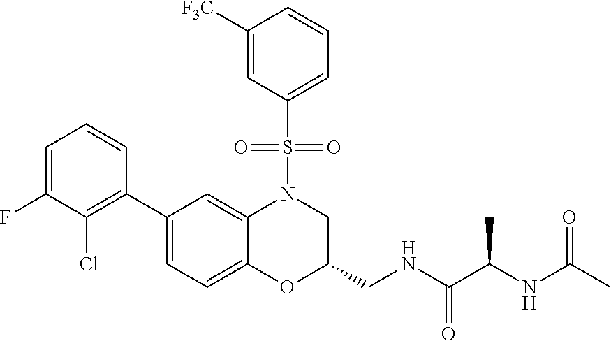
C1=C(F)C(Cl)=C(C2=CC=C3C(=C2)N(S(C2=CC=CC([F3C])=C2)(=O)=O)CC(CNC(=O)C(NC(C)=O)C)O3)C=C1
